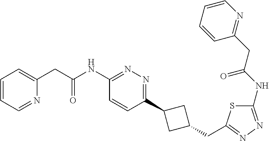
C1=CC=NC(CC(NC2=NN=C(C3CC(CC4=NN=C(NC(=O)CC5=NC=CC=C5)S4)C3)C=C2)=O)=C1
